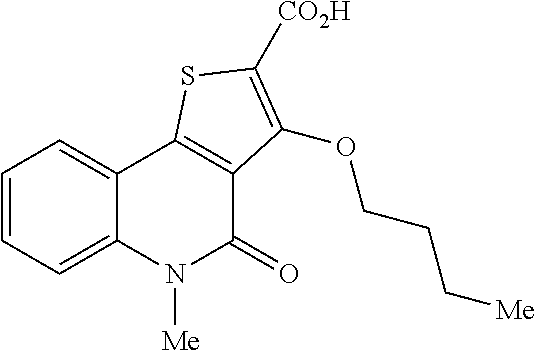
C1=CC=C2C(=C1)C1=C(C(=O)N2[Me])C(OCCC[Me])=C([CO2H])S1
